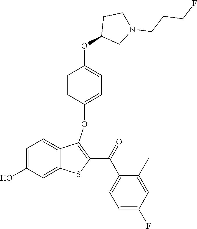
C1=C(O)C=C2C(=C1)C(OC1=CC=C(OC3CN(CCCF)CC3)C=C1)=C(C(=O)C1=CC=C(F)C=C1C)S2
